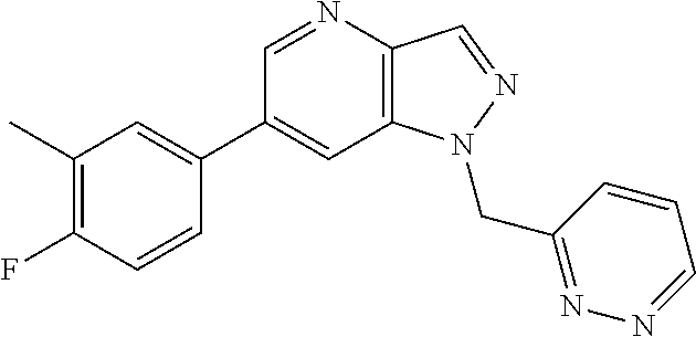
C1(C2=CC(C)=C(F)C=C2)=CC2=C(C=NN2CC2=NN=CC=C2)N=C1
